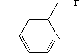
C1(CF)=CC(C)=CC=N1
